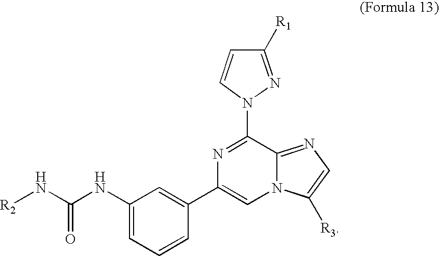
C1=CC(C2=CN3C(=NC=C3[R3])C(N3N=C([R1])C=C3)=N2)=CC(NC(N[R2])=O)=C1
